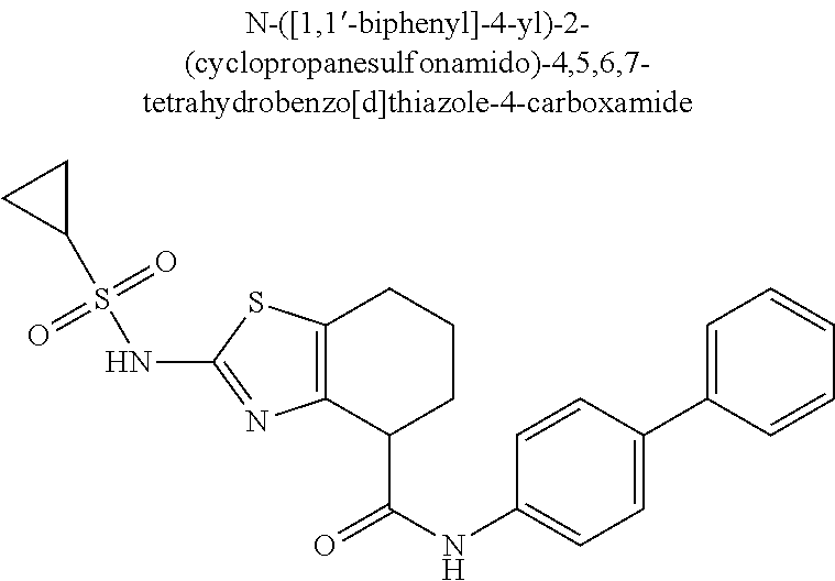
C12=C(SC(NS(C3CC3)(=O)=O)=N1)CCCC2C(NC1=CC=C(C2=CC=CC=C2)C=C1)=O
